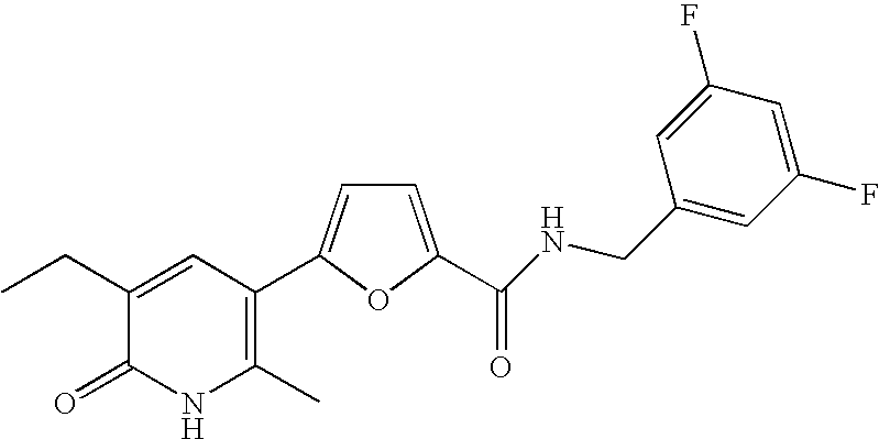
C1(CC)=CC(C2=CC=C(C(=O)NCC3=CC(F)=CC(F)=C3)O2)=C(C)NC1=O
